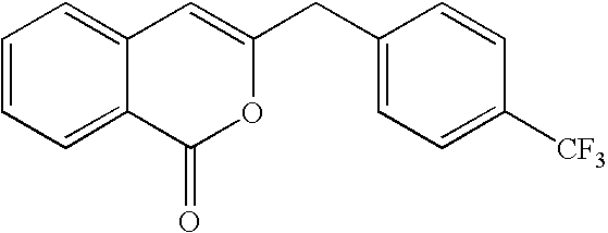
C1=CC=C2C(=C1)C=C(CC1=CC=C([CF3])C=C1)OC2=O
